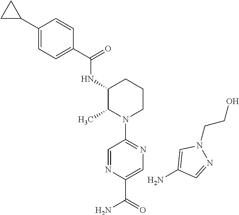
C1(C2CC2)=CC=C(C(=O)NC2C(C)N(C3=NC=C(C(N)=O)N=C3)CCC2)C=C1.NC1=CN(CCO)N=C1
